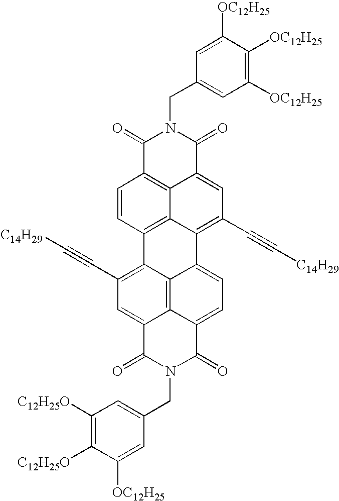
C1([OC12H25])=C([OC12H25])C([OC12H25])=CC(CN2C(=O)C3=C4C(=CC(C#C[C14H29])=C5C4=C(C=C3)C3=C(C#C[C14H29])C=C4C6=C3C5=CC=C6C(=O)N(CC3=CC([C12H25O])=C([C12H25O])C([OC12H25])=C3)C4=O)C2=O)=C1
